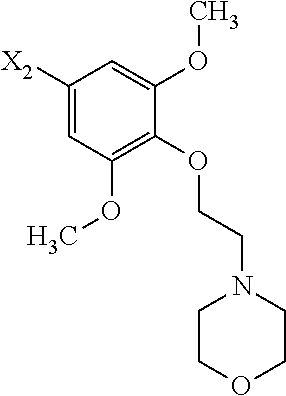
C1([X2])=CC(OC)=C(OCCN2CCOCC2)C(OC)=C1
